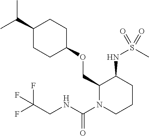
C(C)(C)C1CCC(OCC2N(C(NCC(F)(F)F)=O)CCCC2NS(C)(=O)=O)CC1
